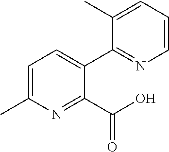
C1=C(C)N=C(C(O)=O)C(C2=NC=CC=C2C)=C1
